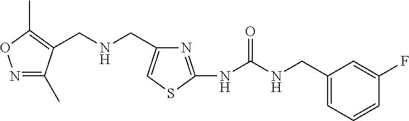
N1=C(C)C(CNCC2=CSC(NC(=O)NCC3=CC=CC(F)=C3)=N2)=C(C)O1
